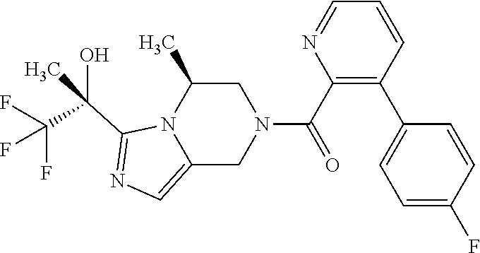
C1C(C)N2C(=CN=C2C(C(F)(F)F)(O)C)CN1C(C1=C(C2=CC=C(F)C=C2)C=CC=N1)=O
